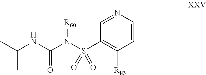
CC(NC(N([R60])S(C1=C([R83])C=CN=C1)(=O)=O)=O)C
